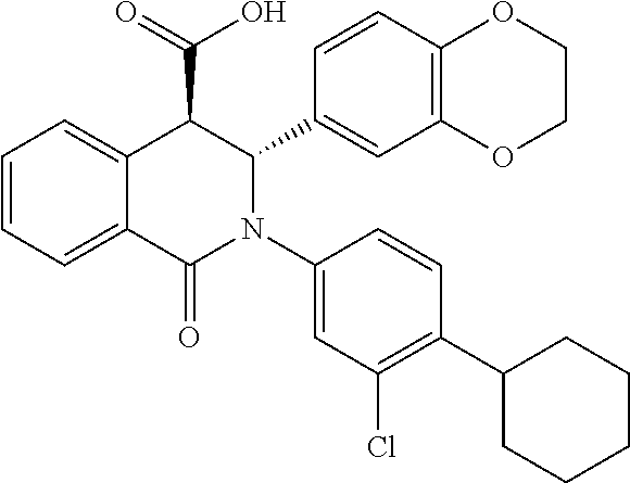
C1=C2C(=CC=C1)C(C(=O)O)C(C1=CC3=C(C=C1)OCCO3)N(C1=CC(Cl)=C(C3CCCCC3)C=C1)C2=O
